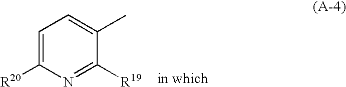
C1=C([R20])N=C([R19])C(C)=C1
